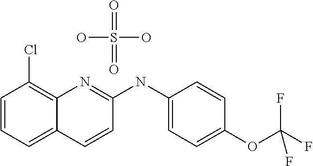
C1=CC=C2C(=C1Cl)N=C(NC1=CC=C(OC(F)(F)F)C=C1)C=C2.O=S(=O)(O)O
